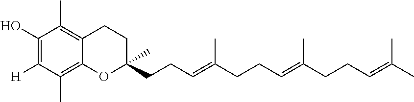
C1(O)=C([H])C(C)=C2C(=C1C)CCC(CCC=C(CCC=C(CCC=C(C)C)C)C)(C)O2
